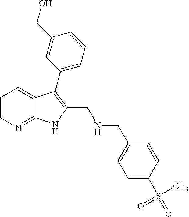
C1=CN=C2C(=C1)C(C1=CC=CC(CO)=C1)=C(CNCC1=CC=C(S(=O)(C)=O)C=C1)N2
